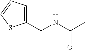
C1(CNC(C)=O)=CC=CS1
